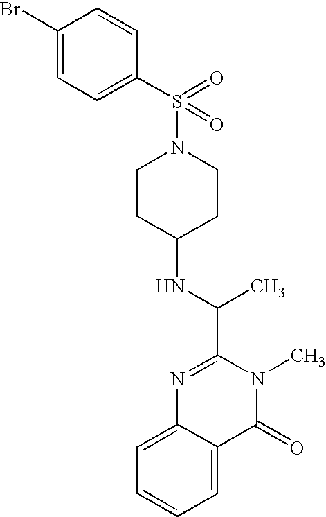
C1(Br)=CC=C(S(N2CCC(NC(C3=NC4=CC=CC=C4C(=O)N3C)C)CC2)(=O)=O)C=C1
